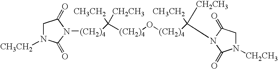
[(CH2)4](O[(CH2)4]C([CH3CH2])([CH2CH3])N1C(=O)CN([CH2CH3])C1=O)C([CH3CH2])([CH2CH3])[(CH2)4]N1C(=O)N([CH3CH2])CC1=O
